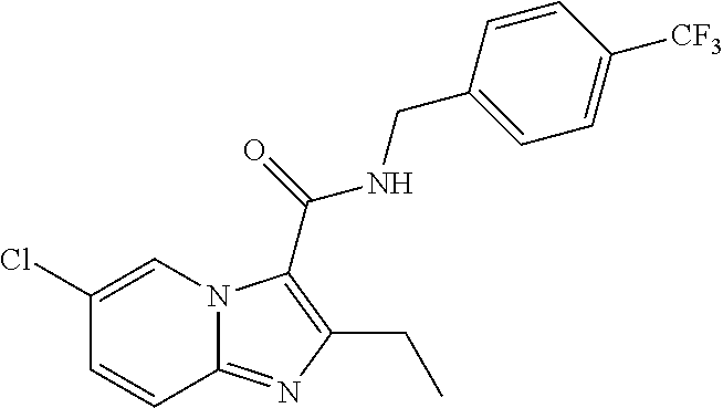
C1(Cl)=CN2C(=NC(CC)=C2C(NCC2=CC=C([CF3])C=C2)=O)C=C1
